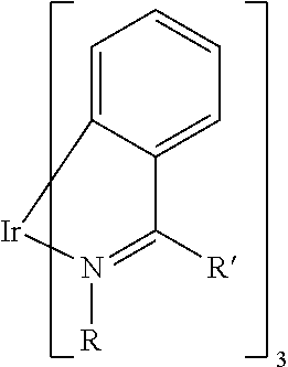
C1=C2C(=CC=C1)C([R])=N([R])[Ir]2
